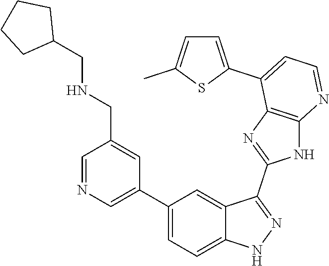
C1=NC=C(C2=CC=C3C(=C2)C(C2=NC4=C(N2)N=CC=C4C2=CC=C(C)S2)=NN3)C=C1CNCC1CCCC1
